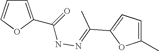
C1=C(C(=O)NN=C(C)C2=CC=C(C)O2)OC=C1
